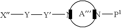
[A].[Y](N)[Y][X].N[P1]
